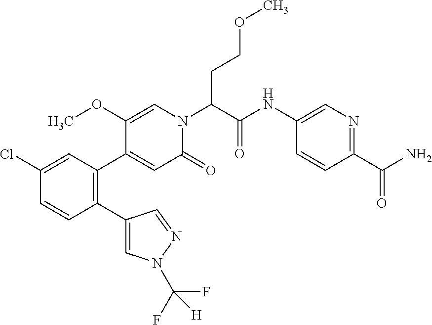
C1(Cl)=CC(C2=CC(=O)N(C(C(NC3=CN=C(C(=O)N)C=C3)=O)CCOC)C=C2OC)=C(C2=CN(C(F)(F)[H])N=C2)C=C1
